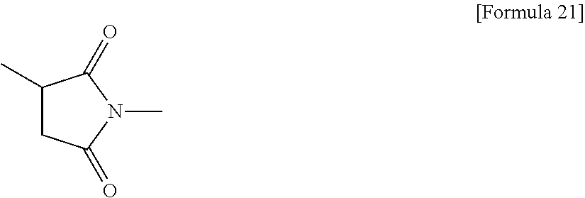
CC1CC(=O)N(C)C1=O
